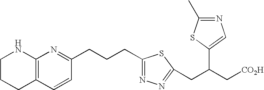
C1CCC2=C(N1)N=C(CCCC1=NN=C(CC(C3=CN=C(C)S3)C[CO2H])S1)C=C2
